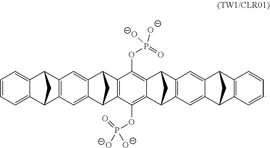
C1(OP([O-])([O-])=O)=C2C(=C(OP(=O)([O-])[O-])C3=C1C1CC3C3=CC4=C(C5C6=CC=CC=C6C4C5)C=C13)C1CC2C2=C1C=C1C(=C2)C2C3=C(C=CC=C3)C1C2
